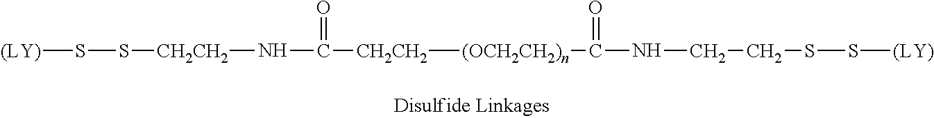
[CH2CH2]([(OCH2CH2)n]C(NCCSS[(LY)])=O)C(N[CH2CH2]SS[(LY)])=O
